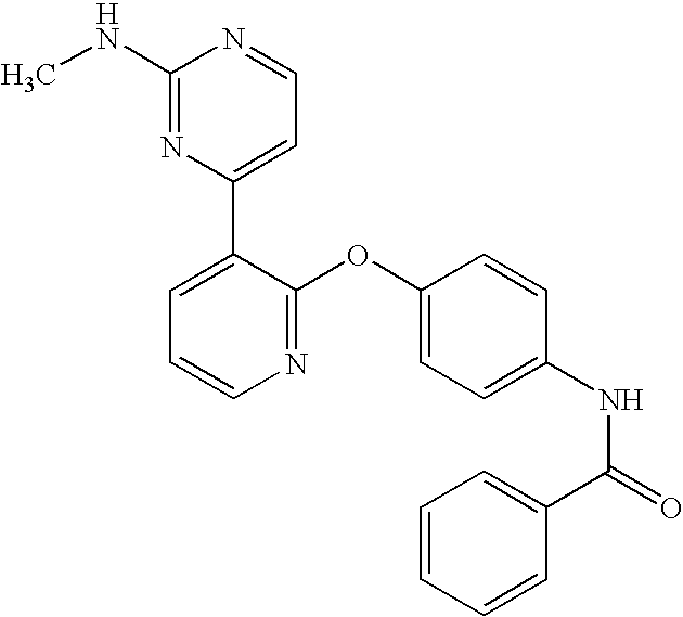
C1(NC)=NC(C2=CC=CN=C2OC2=CC=C(NC(=O)C3=CC=CC=C3)C=C2)=CC=N1
